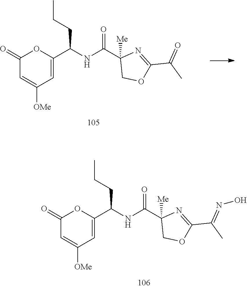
C1(=O)C=C([OMe])C=C(C(CCC)NC(C2([Me])COC(C(=O)C)=N2)=O)O1.C1(=O)C=C([OMe])C=C(C(CCC)NC(C2([Me])COC(C(=NO)C)=N2)=O)O1
